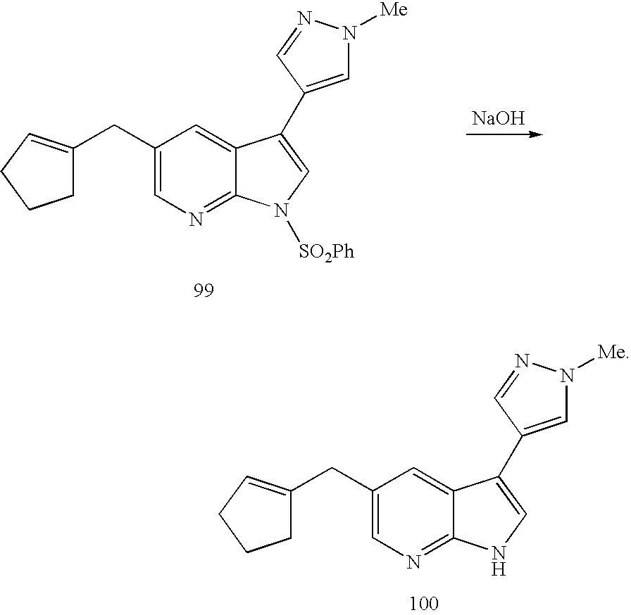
C1(CC2=CCCC2)=CN=C2C(=C1)C(C1=CN([Me])N=C1)=CN2.C1(CC2=CCCC2)=CN=C2C(=C1)C(C1=CN([Me])N=C1)=CN2[SO2Ph].[NaOH]
